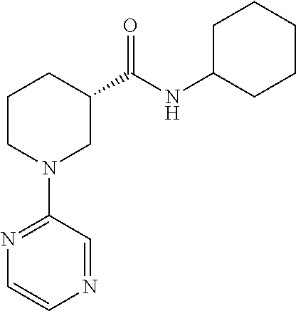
C1CN(C2=NC=CN=C2)CC(C(NC2CCCCC2)=O)C1
